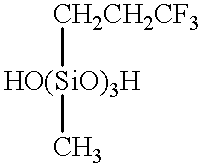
[HO(SiO)3H](C)[CH2CH2CF3]
